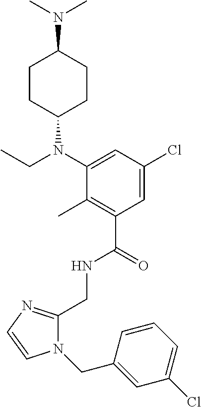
C1(CNC(C2=C(C)C(N(C3CCC(N(C)C)CC3)CC)=CC(Cl)=C2)=O)=NC=CN1CC1=CC(Cl)=CC=C1
